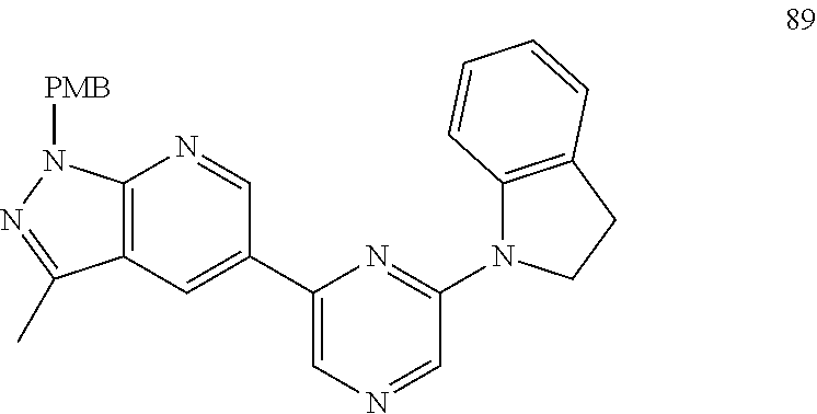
C12=C(C=C(C3=CN=CC(N4C5=C(CC4)C=CC=C5)=N3)C=N1)C(C)=NN2[PMB]
